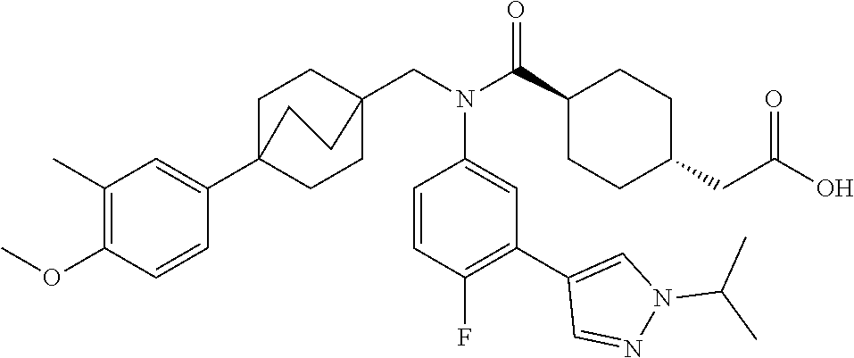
C1(C(N(CC23CCC(C4=CC(C)=C(OC)C=C4)(CC2)CC3)C2=CC(C3=CN(C(C)C)N=C3)=C(F)C=C2)=O)CCC(CC(O)=O)CC1
